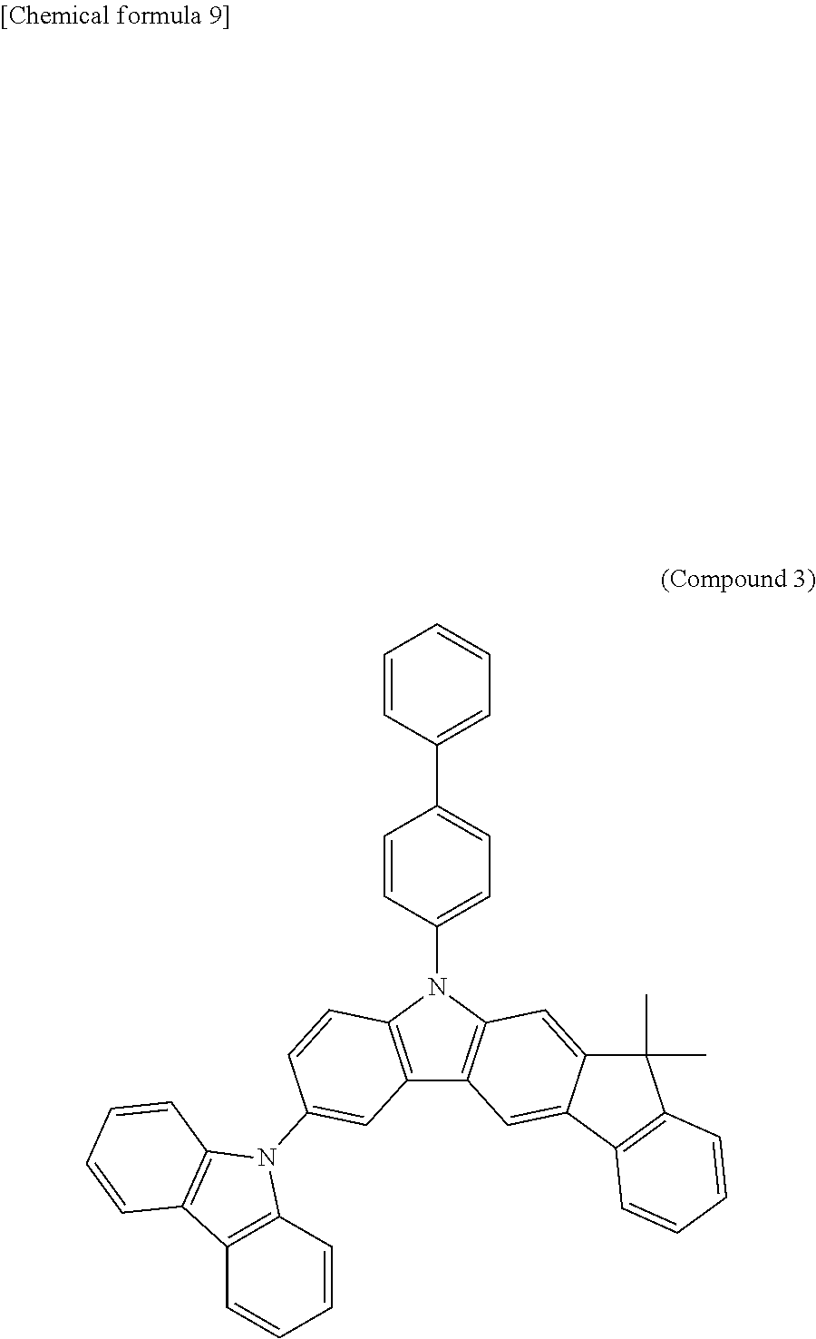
C12=C(N(C3=CC=C(C4=CC=CC=C4)C=C3)C3=C1C=C1C(=C3)C(C)(C)C3=C1C=CC=C3)C=CC(N1C3=C(C4=C1C=CC=C4)C=CC=C3)=C2
